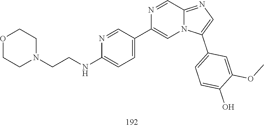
O1CCN(CCNC2=CC=C(C3=CN4C(=NC=C4C4=CC=C(O)C(OC)=C4)C=N3)C=N2)CC1
